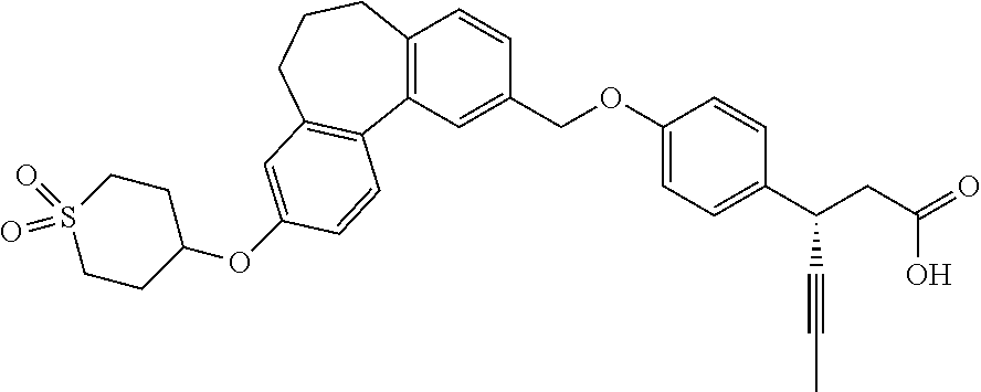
C1(COC2=CC=C(C(CC(=O)O)C#CC)C=C2)=CC2=C(C=C1)CCCC1=C2C=CC(OC2CCS(=O)(=O)CC2)=C1
